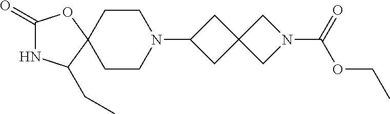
C1(=O)NC(CC)C2(O1)CCN(C1CC3(C1)CN(C(=O)OCC)C3)CC2
